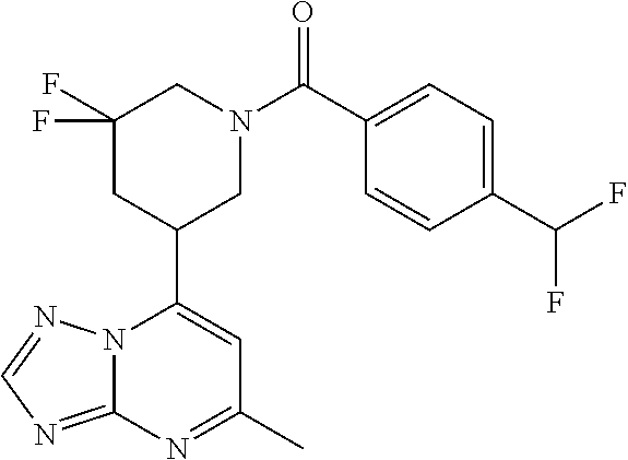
N12C(=NC=N1)N=C(C)C=C2C1CN(C(=O)C2=CC=C(C(F)F)C=C2)CC(F)(F)C1
